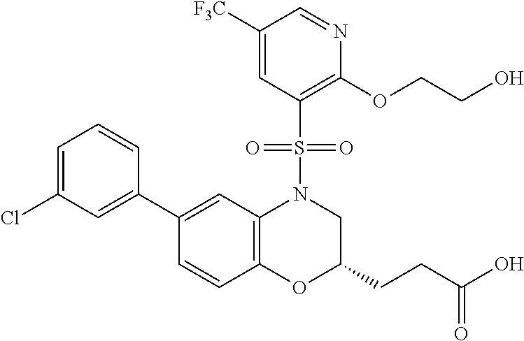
C1(C2=CC(Cl)=CC=C2)=CC2=C(C=C1)OC(CCC(O)=O)CN2S(C1=C(OCCO)N=CC([F3C])=C1)(=O)=O
